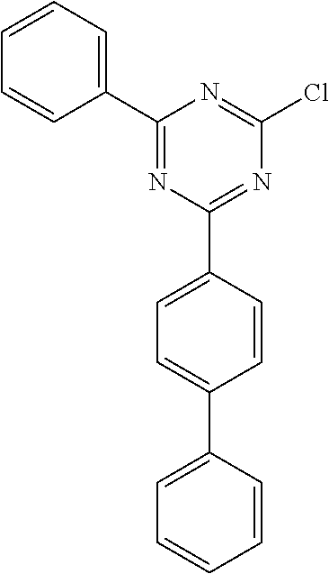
C1(C2=CC=CC=C2)=NC(C2=CC=C(C3=CC=CC=C3)C=C2)=NC(Cl)=N1
